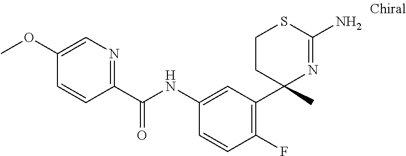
C1CC(C)(C2=C(F)C=CC(NC(C3=NC=C(OC)C=C3)=O)=C2)N=C(N)S1
